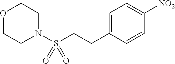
C1N(S(CCC2=CC=C([NO2])C=C2)(=O)=O)CCOC1
